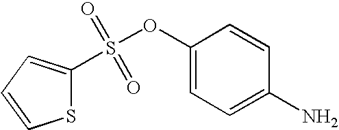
S1C(S(OC2=CC=C(N)C=C2)(=O)=O)=CC=C1
